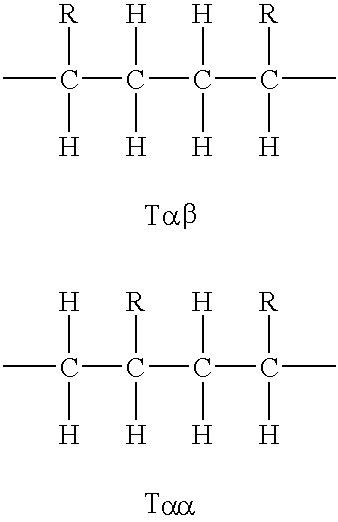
CC(C(C(C(C)([R])[H])([H])[H])([H])[H])([R])[H].[T].CC(C(C(C(C)([R])[H])([H])[H])([R])[H])([H])[H].[T]
